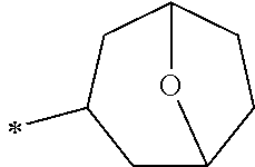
C1(C)CC2CCC(C1)O2
